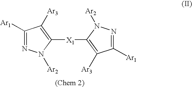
C1([Ar1])=NN([Ar2])C([X1]C2=C([Ar3])C([Ar1])=NN2[Ar2])=C1[Ar3]
